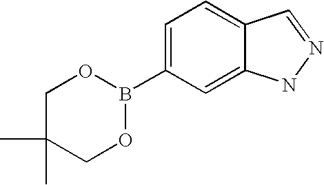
C1C(C)(C)COB(C2=CC=C3C(=C2)NN=C3)O1
